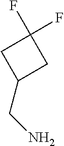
NCC1CC(F)(F)C1
